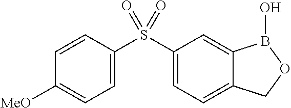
C1=CC(S(C2=CC=C3C(=C2)B(O)OC3)(=O)=O)=CC=C1[MeO]
